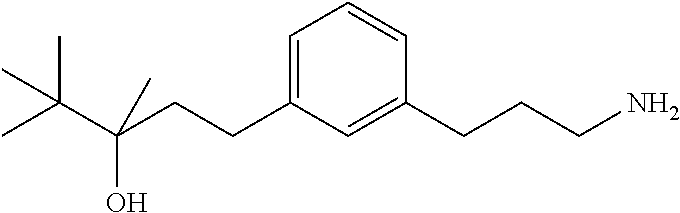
C1(CCC(O)(C(C)(C)C)C)=CC=CC(CCCN)=C1
